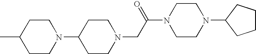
C1CN(CC(=O)N2CCN(C3CCCC3)CC2)CCC1N1CCC(C)CC1
